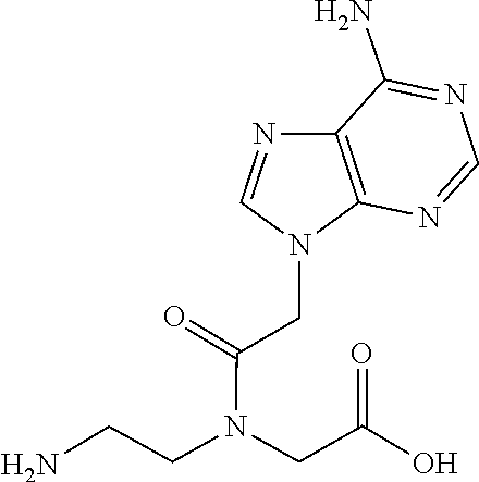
C(=O)(CN1C2=C(C(N)=NC=N2)N=C1)N(CC(=O)O)CCN
